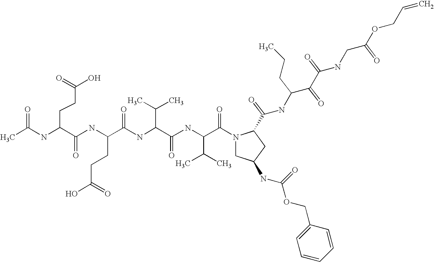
CC(NC(C(NC(C(NC(C(C)C)C(=O)NC(C(C)C)C(=O)N1CC(NC(OCC2=CC=CC=C2)=O)CC1C(NC(C(C(NCC(OCC=C)=O)=O)=O)CCC)=O)=O)CCC(=O)O)=O)CCC(O)=O)=O
